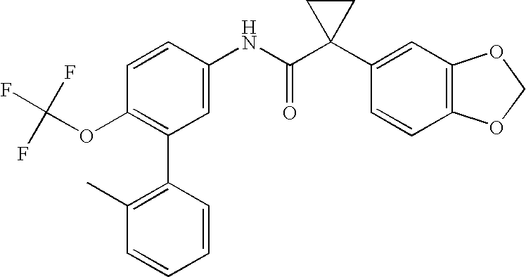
C1=CC(NC(C2(C3=CC4=C(C=C3)OCO4)CC2)=O)=CC(C2=C(C)C=CC=C2)=C1OC(F)(F)F
